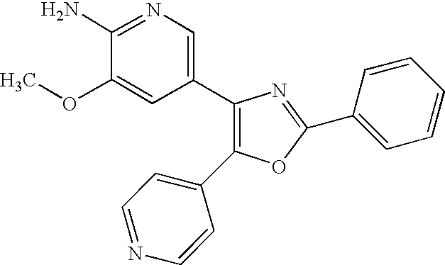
C1(C2=CN=C(N)C(OC)=C2)=C(C2=CC=NC=C2)OC(C2=CC=CC=C2)=N1
